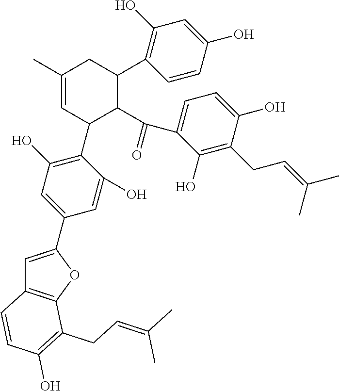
C1=C(C2=CC(O)=C(C3C(C(C4=CC=C(O)C(CC=C(C)C)=C4O)=O)C(C4=C(O)C=C(O)C=C4)CC(C)=C3)C(O)=C2)OC2=C1C=CC(O)=C2CC=C(C)C
